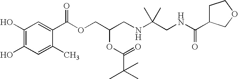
C1(O)=C(O)C=C(C)C(C(OCC(CNC(CNC(=O)C2CCOC2)(C)C)OC(C(C)(C)C)=O)=O)=C1
